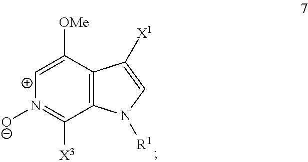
C1([OMe])=[C+]N([O-])=C([X3])C2=C1C([X1])=CN2[R1]
